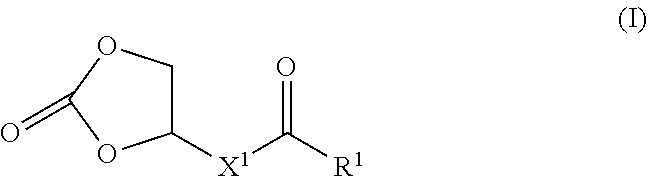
C1([X1]C([R1])=O)COC(=O)O1
